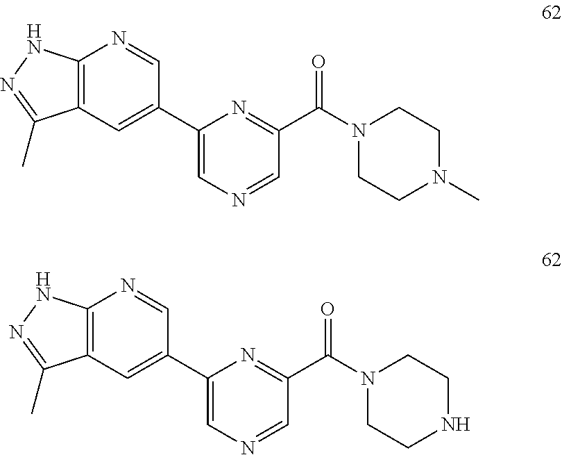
C12=C(C=C(C3=CN=CC(C(=O)N4CCN(C)CC4)=N3)C=N1)C(C)=NN2.C12=C(C=C(C3=CN=CC(C(=O)N4CCNCC4)=N3)C=N1)C(C)=NN2
